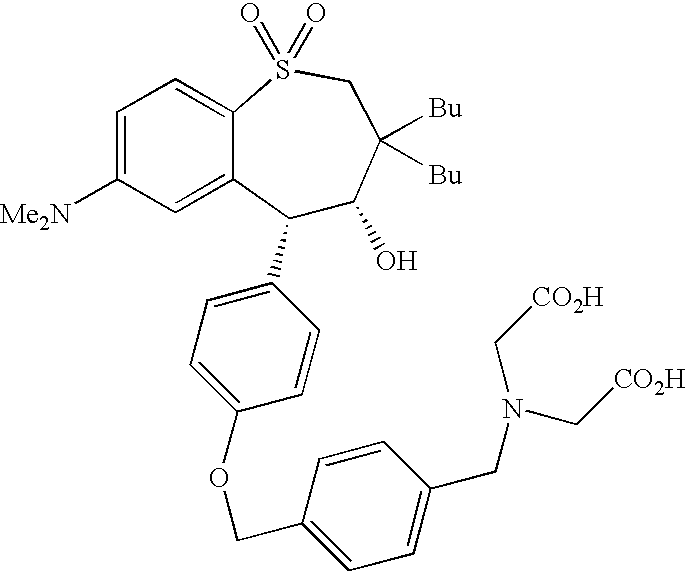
C1(C2=CC=C(OCC3=CC=C(CN(C[CO2H])C[CO2H])C=C3)C=C2)C(O)C([Bu])([Bu])CS(=O)(=O)C2=CC=C([Me2N])C=C12
